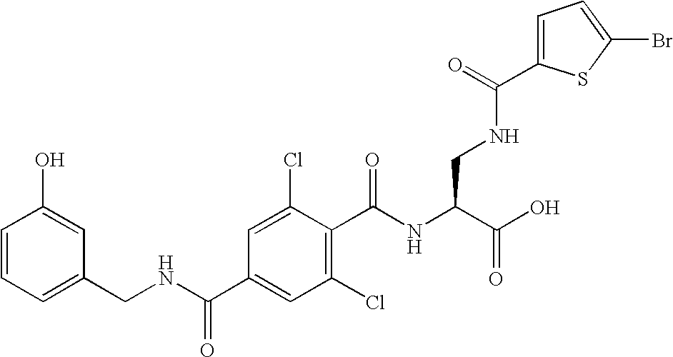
C1=CC=C(CNC(C2=CC(Cl)=C(C(NC(C(O)=O)CNC(C3=CC=C(Br)S3)=O)=O)C(Cl)=C2)=O)C=C1O
